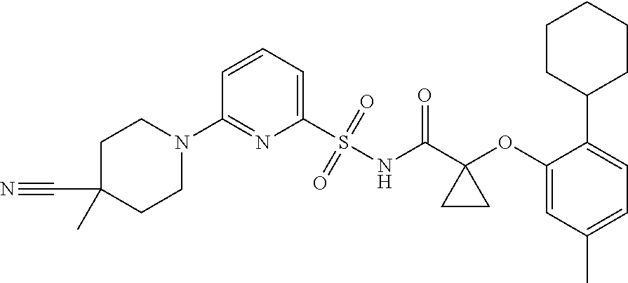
C1(N2CCC(C)(C#N)CC2)=NC(S(=O)(=O)NC(C2(OC3=CC(C)=CC=C3C3CCCCC3)CC2)=O)=CC=C1
